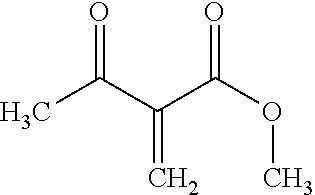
CC(C(C(OC)=O)=C)=O
